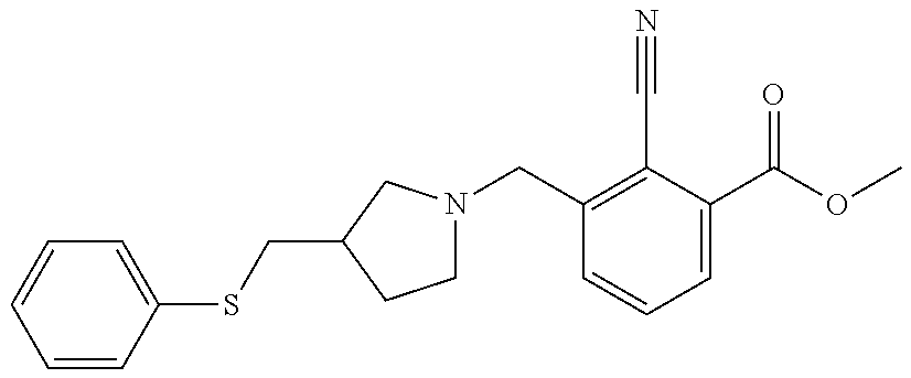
C1=CC(SCC2CN(CC3=C(C#N)C(C(=O)OC)=CC=C3)CC2)=CC=C1
